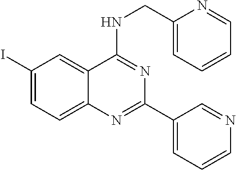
C1(I)=CC=C2C(=C1)C(NCC1=CC=CC=N1)=NC(C1=CC=CN=C1)=N2
